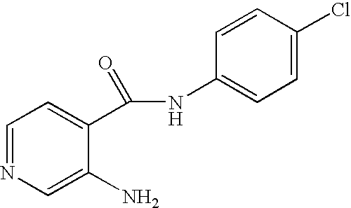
C1=NC=C(N)C(C(NC2=CC=C(Cl)C=C2)=O)=C1
